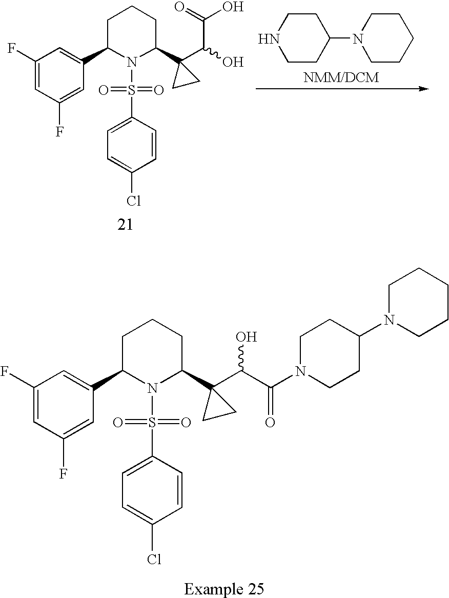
C1(F)=CC(F)=CC(C2N(S(C3=CC=C(Cl)C=C3)(=O)=O)C(C3(C(O)C(N4CCC(N5CCCCC5)CC4)=O)CC3)CCC2)=C1.C1(F)=CC(F)=CC(C2N(S(C3=CC=C(Cl)C=C3)(=O)=O)C(C3(C(O)C(=O)O)CC3)CCC2)=C1.C1(N2CCCCC2)CCNCC1
